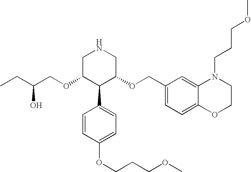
C(C(COC1C(C2=CC=C(OCCCOC)C=C2)C(OCC2=CC=C3C(=C2)N(CCCOC)CCO3)CNC1)O)C
